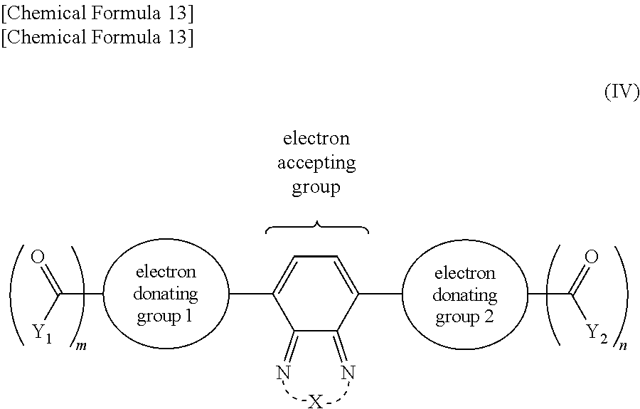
C1(=N)C(=N)C(C)=CC=C1C.[X].C(C)([Y1])=O.C(C)([Y2])=O
